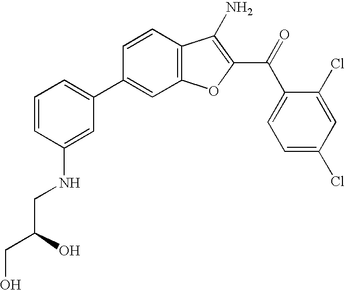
C12=C(C=CC(C3=CC=CC(NCC(CO)O)=C3)=C1)C(N)=C(C(C1=CC=C(Cl)C=C1Cl)=O)O2
